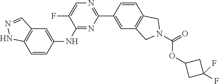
C1=CC(NC2=NC(C3=CC4=C(C=C3)CN(C(=O)OC3CC(F)(F)C3)C4)=NC=C2F)=CC2=C1NN=C2
